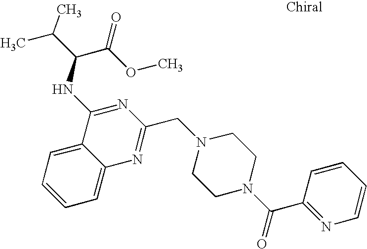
N1(CC2=NC3=CC=CC=C3C(NC(C(OC)=O)C(C)C)=N2)CCN(C(C2=NC=CC=C2)=O)CC1
